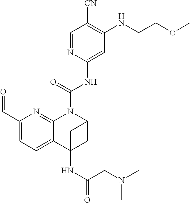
C(NC1=CC(NCCOC)=C([CN])C=N1)(=O)N1C2=NC(C=O)=CC=C2C2(NC(CN(C)C)=O)CC1C2
